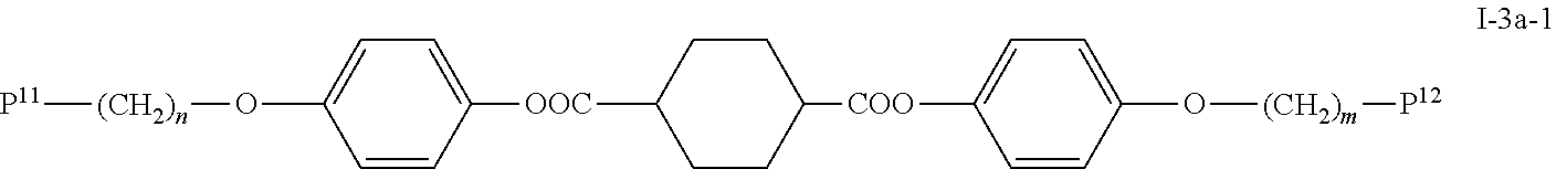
[P11][(CH2)n]OC1=CC=C([OOC]C2CCC([COO]C3=CC=C(O[(CH2)m][P12])C=C3)CC2)C=C1
